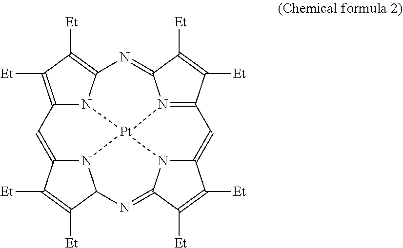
C12=C([Et])C([Et])=C3N1[Pt]14N5=C(C([Et])=C([Et])C5=N3)C=C3N1C(=NC1N4C(=C2)C([Et])=C1[Et])C([Et])=C3[Et]
